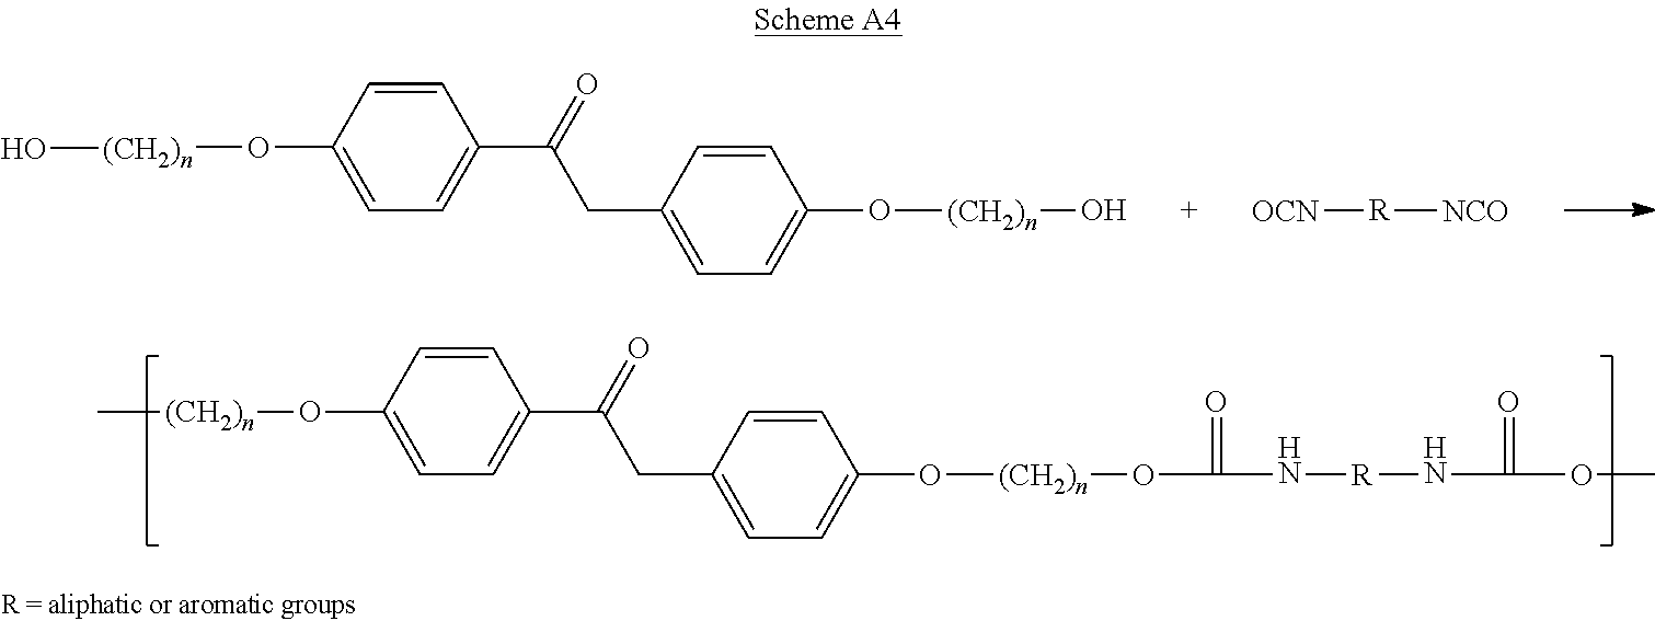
C1=CC(CC(C2=CC=C(O[(CH2)n]O)C=C2)=O)=CC=C1O[(CH2)n]O.[OCN][R][NCO].C[(CH2)n]OC1=CC=C(C(=O)CC2=CC=C(O[(CH2)n]OC(=O)N[R]NC(=O)OC)C=C2)C=C1
